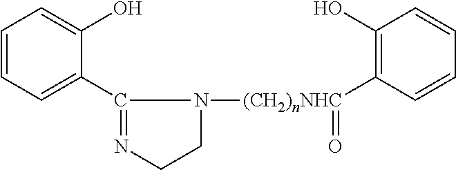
C1=CC=C(C2=NCCN2[(CH2)nNHC](C2=C(O)C=CC=C2)=O)C(O)=C1
